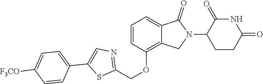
C1=CC(OCC2=NC=C(C3=CC=C([F3CO])C=C3)S2)=C2C(=C1)C(=O)N(C1CCC(=O)NC1=O)C2
